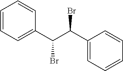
C1=CC=C(C(C(C2=CC=CC=C2)Br)Br)C=C1
